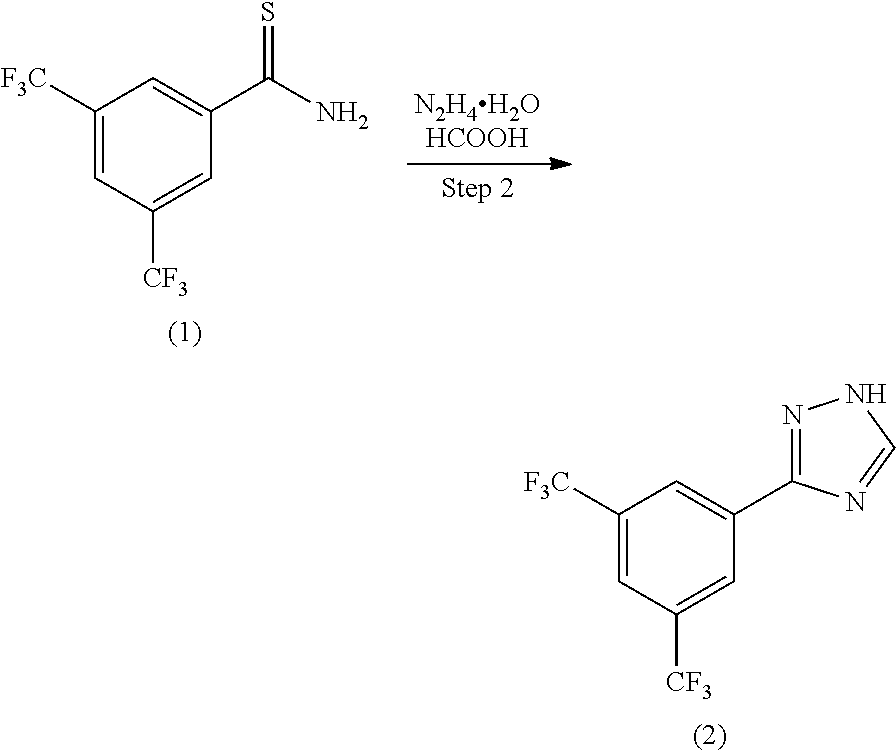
C1([F3C])=CC([CF3])=CC(C2=NNC=N2)=C1.C1([F3C])=CC([CF3])=CC(C(N)=S)=C1
